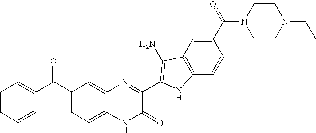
C1=C2C(=CC(C(C3=CC=CC=C3)=O)=C1)N=C(C1=C(N)C3=C(C=CC(C(N4CCN(CC)CC4)=O)=C3)N1)C(=O)N2
